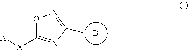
B.O1C([X][A])=NC(C)=N1
